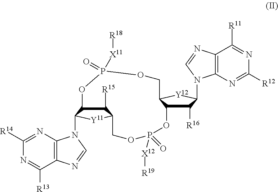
C12=C(N=CN1C1C3C([R15])C([Y11]1)COP(=O)([X12][R19])OC1C([R16])C(N4C5=C(C([R11])=NC([R12])=N5)N=C4)[Y12]C1COP(=O)([X11][R18])O3)C([R13])=NC([R14])=N2
